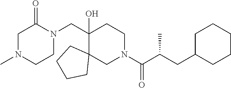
CN1CCN(CC2(O)C3(CN(C(C(CC4CCCCC4)C)=O)CC2)CCCC3)C(=O)C1
